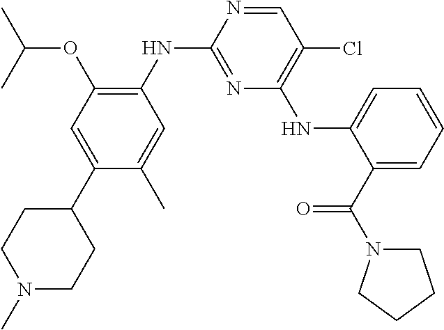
C1=NC(NC2=C(OC(C)C)C=C(C3CCN(C)CC3)C(C)=C2)=NC(NC2=CC=CC=C2C(=O)N2CCCC2)=C1Cl
